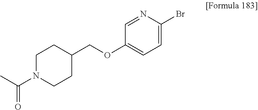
C1N(C(C)=O)CCC(COC2=CC=C(Br)N=C2)C1
